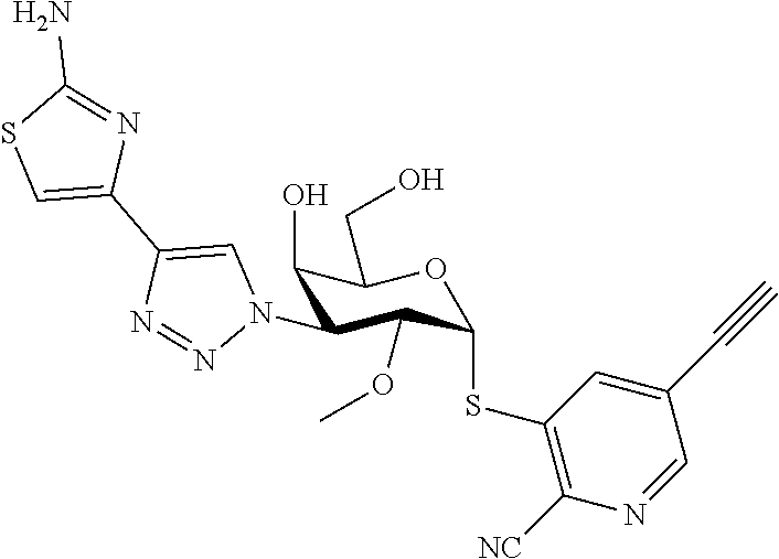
C1(O)C(N2C=C(C3=CSC(N)=N3)N=N2)C(OC)C(SC2=C([NC])N=CC(C#C)=C2)OC1CO
